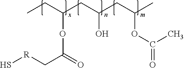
S[R]CC(=O)OC(CC(CC(C)OC(=O)C)O)CC
